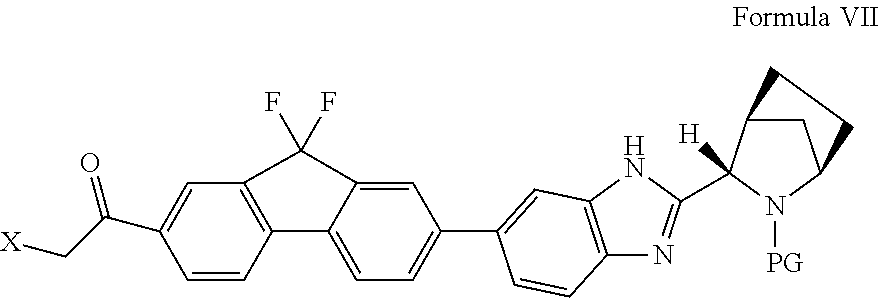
C1(C(C[X])=O)=CC2=C(C=C1)C1=CC=C(C3=CC4=C(N=C(C5([H])C6CC(N5[PG])CC6)N4)C=C3)C=C1C2(F)F
